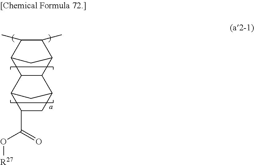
C12C(C)C(C)C(C1)C1C2C2CC(C(=O)O[R27])C1C2
